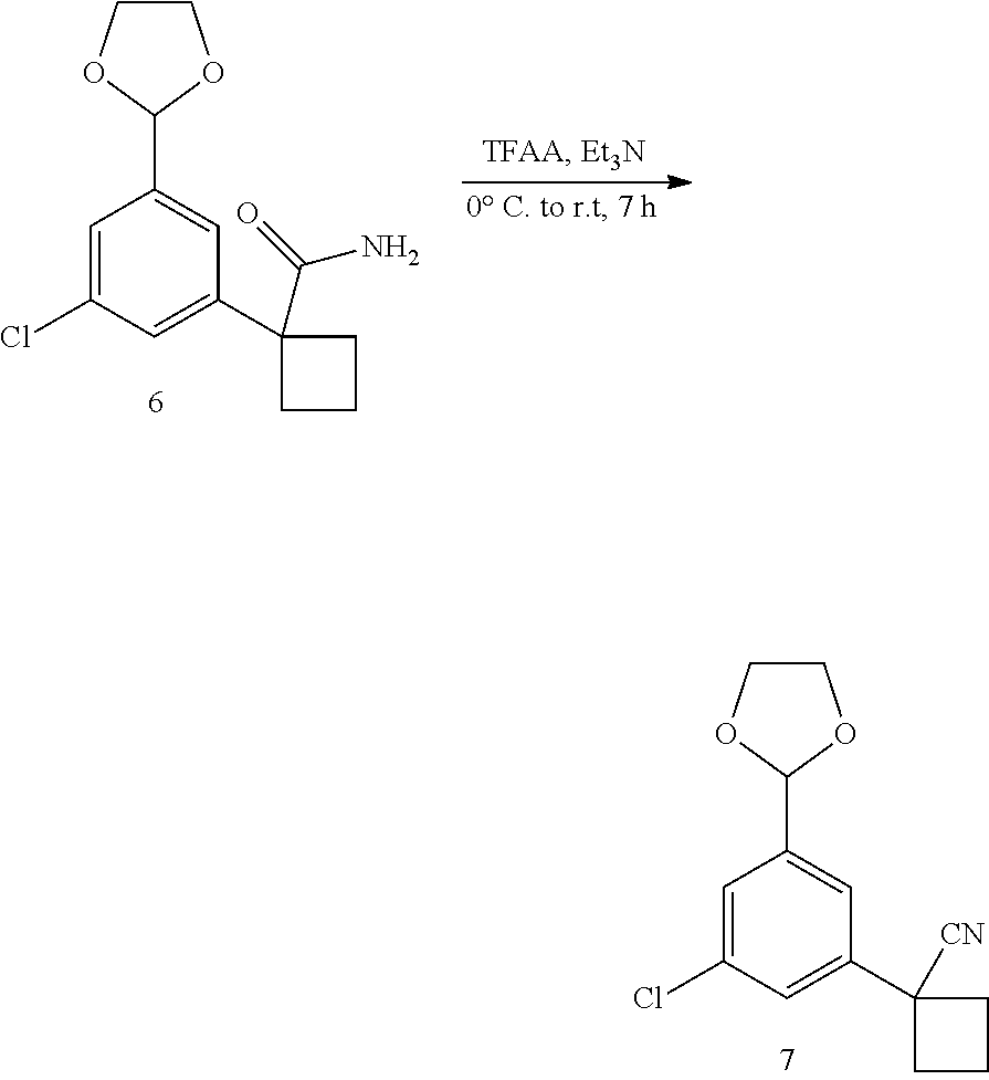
C1=C(Cl)C=C(C2([CN])CCC2)C=C1C1OCCO1.C1=C(Cl)C=C(C2(C(=O)N)CCC2)C=C1C1OCCO1
